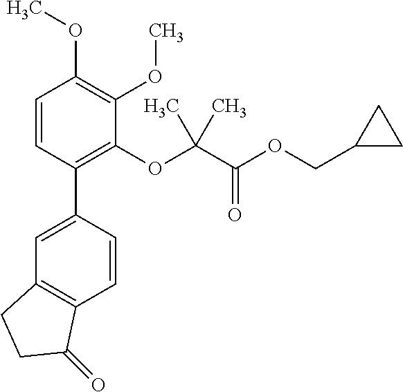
C1=C(C2=C(OC(C(OCC3CC3)=O)(C)C)C(OC)=C(OC)C=C2)C=CC2=C1CCC2=O
